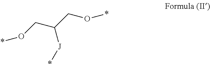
O(CC(CO*)[J]*)*
